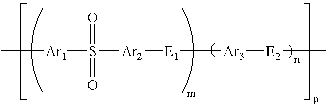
C[Ar1]S([Ar2][E1][Ar3][E2]C)(=O)=O
